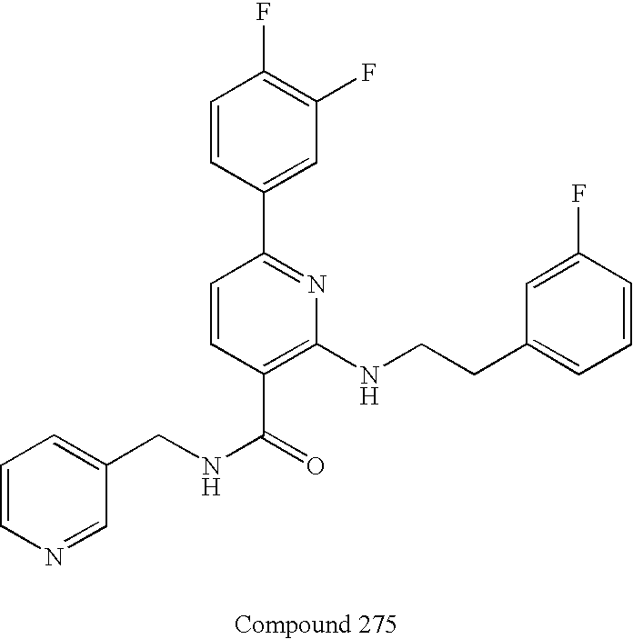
N(C(C1=C(NCCC2=CC=CC(F)=C2)N=C(C2=CC(F)=C(F)C=C2)C=C1)=O)CC1=CC=CN=C1
